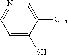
C1=C(S)C([CF3])=CN=C1
